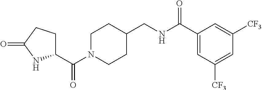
C1N(C(C2CCC(=O)N2)=O)CCC(CNC(C2=CC([CF3])=CC([CF3])=C2)=O)C1
